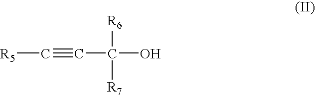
[R5]C#CC([R6])([R7])O
